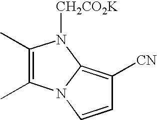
C1(C)=C(C)N2C(=C([CN])C=C2)N1[CH2CO2K]
